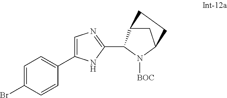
C1=C(Br)C=CC(C2=CN=C(C3C4CC(N3[BOC])CC4)N2)=C1
